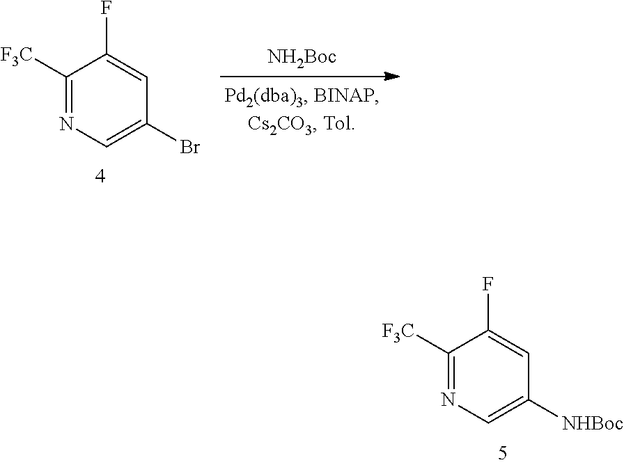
C1(F)=CC([NHBoc])=CN=C1[F3C].C1(F)=CC(Br)=CN=C1[F3C].[NH2Boc]
